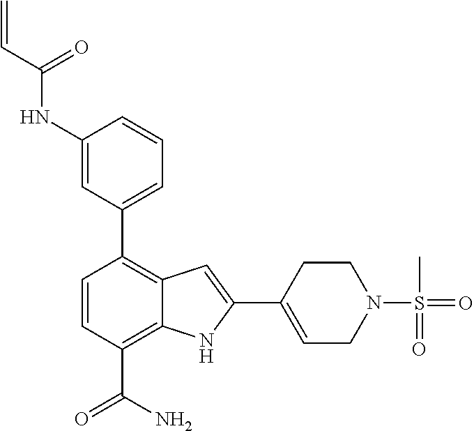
C1=CC(C(=O)N)=C2C(=C1C1=CC=CC(NC(C=C)=O)=C1)C=C(C1=CCN(S(C)(=O)=O)CC1)N2
